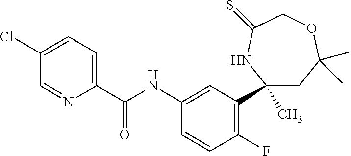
C1(C)(C2=C(F)C=CC(NC(C3=CC=C(Cl)C=N3)=O)=C2)CC(C)(C)OCC(=S)N1
